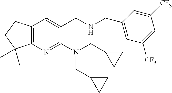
C12=C(N=C(N(CC3CC3)CC3CC3)C(CNCC3=CC([CF3])=CC([CF3])=C3)=C1)C(C)(C)CC2
